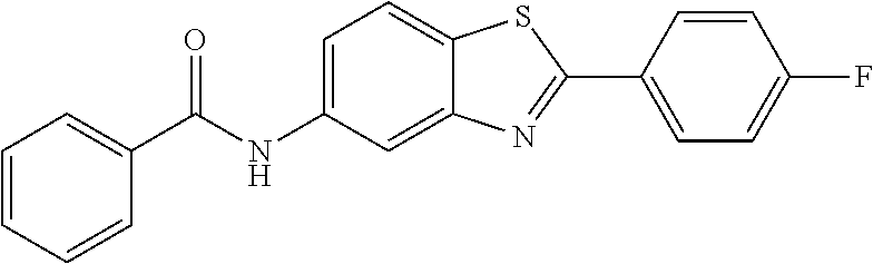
C1=C2C(=CC(NC(=O)C3=CC=CC=C3)=C1)N=C(C1=CC=C(F)C=C1)S2
